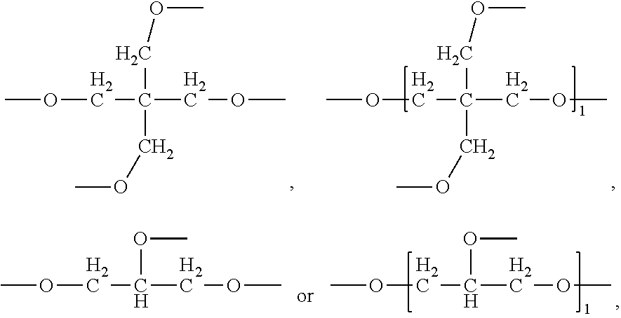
COCC(COC)(COC)COC.COCC(COC)(COC)COC.O(C(COC)COC)C.O(C(COC)COC)C
